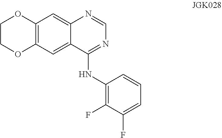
C1COC2=C(O1)C=C1C(=C2)C(NC2=C(F)C(F)=CC=C2)=NC=N1
